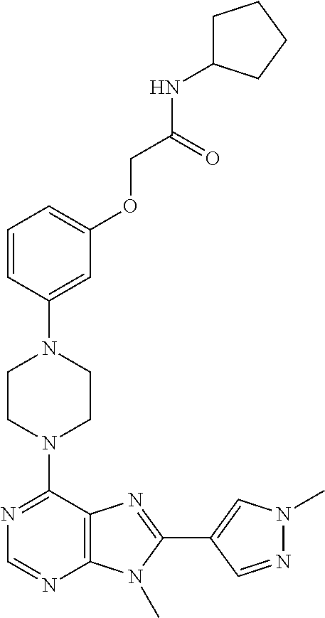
C1CN(C2=NC=NC3=C2N=C(C2=CN(C)N=C2)N3C)CCN1C1=CC(OCC(=O)NC2CCCC2)=CC=C1
